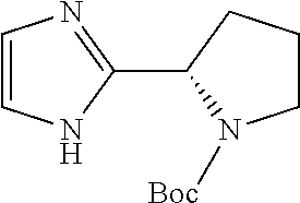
C1=CNC(C2N([Boc])CCC2)=N1
